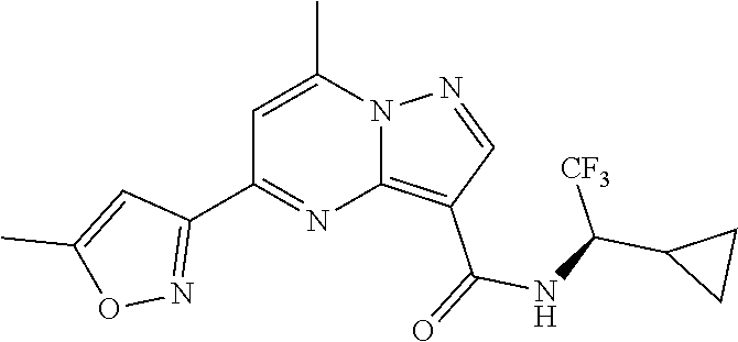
C12=C(C(=O)NC(C3CC3)[CF3])C=NN1C(C)=CC(C1=NOC(C)=C1)=N2
